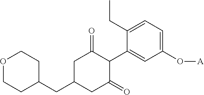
C1(O[A])=CC=C(CC)C(C2C(=O)CC(CC3CCOCC3)CC2=O)=C1
